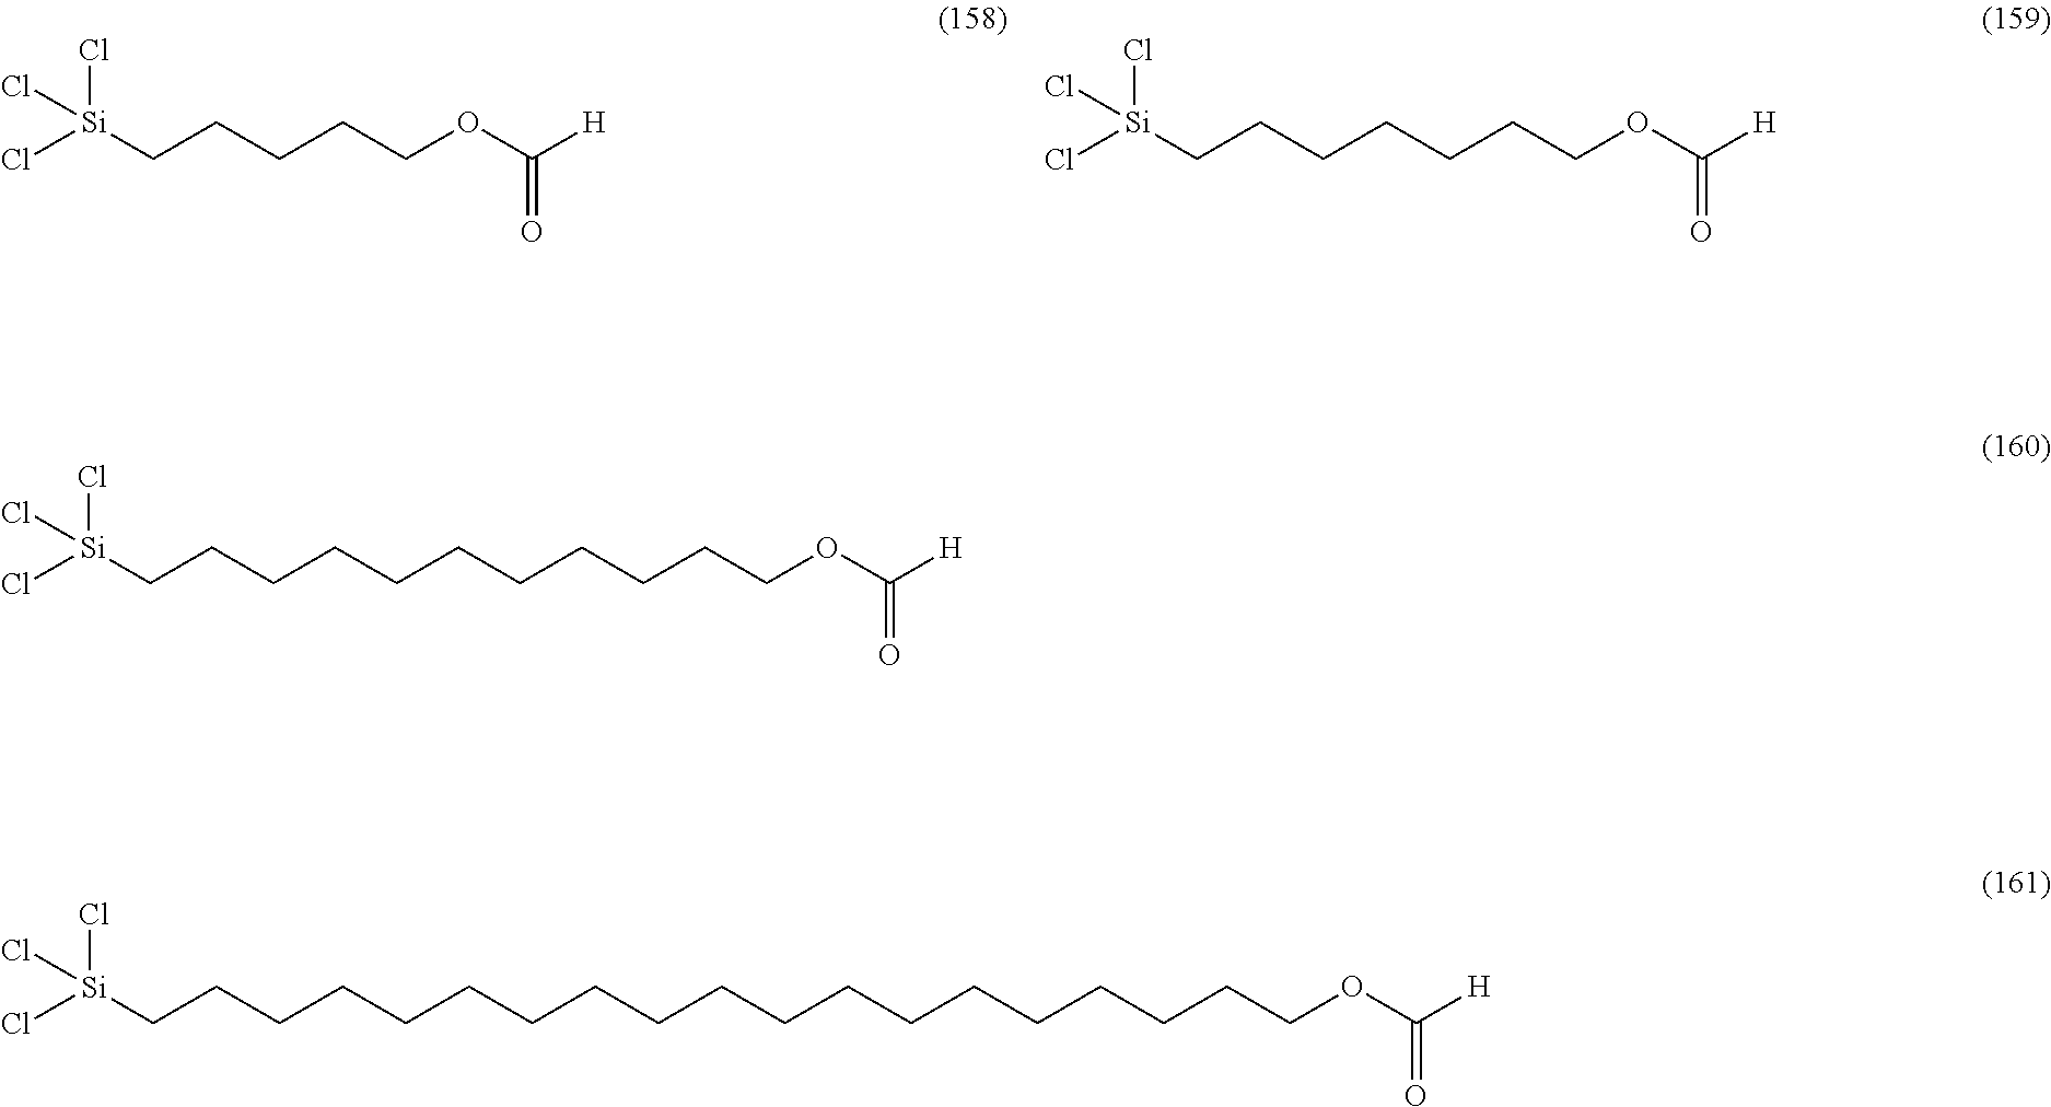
Cl[Si](CCCCCOC([H])=O)(Cl)Cl.Cl[Si](CCCCCCCOC([H])=O)(Cl)Cl.Cl[Si](CCCCCCCCCCCOC([H])=O)(Cl)Cl.Cl[Si](CCCCCCCCCCCCCCCCCCCOC([H])=O)(Cl)Cl
